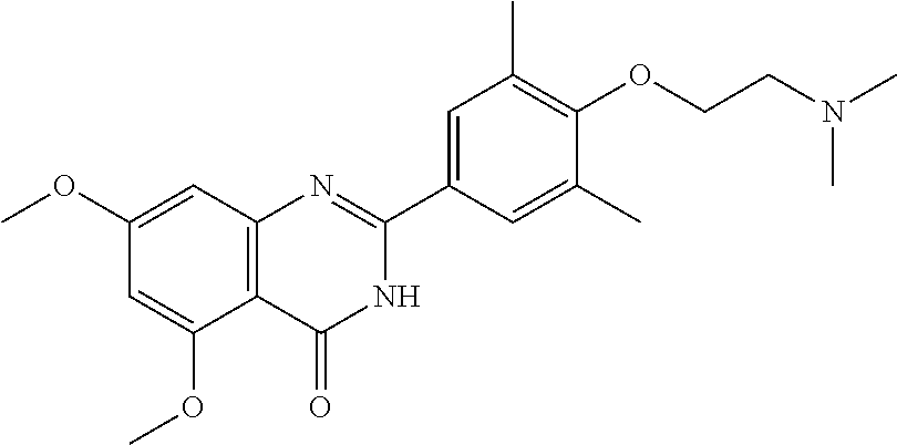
C1(OC)=CC2=C(C(OC)=C1)C(=O)NC(C1=CC(C)=C(OCCN(C)C)C(C)=C1)=N2
